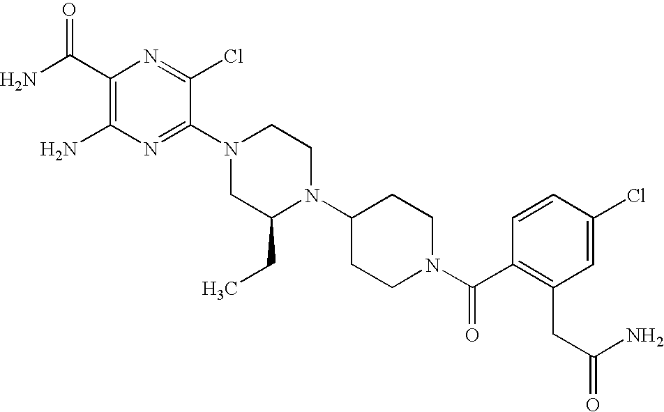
C1(C(N)=O)=C(N)N=C(N2CC(CC)N(C3CCN(C(C4=C(CC(=O)N)C=C(Cl)C=C4)=O)CC3)CC2)C(Cl)=N1
